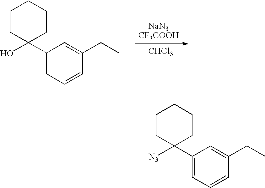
C1(C2(O)CCCCC2)=CC=CC(CC)=C1.[CHCl3].C1(C2([N3])CCCCC2)=CC=CC(CC)=C1
